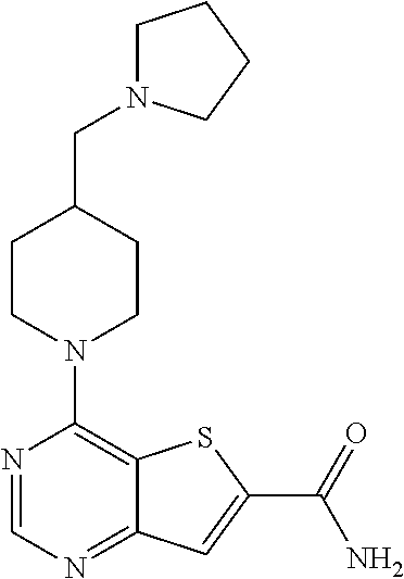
N1=CN=C2C(=C1N1CCC(CN3CCCC3)CC1)SC(C(=O)N)=C2
